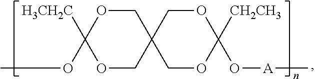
COC1([H3CH2C])OCC2(CO1)COC(O[A]C)([CH2CH3])OC2
